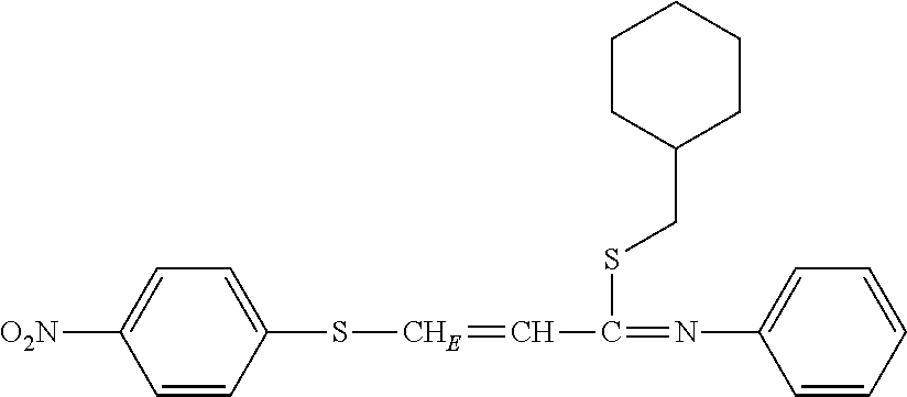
C1=CC(S[CHE]=CC(=NC2=CC=CC=C2)SCC2CCCCC2)=CC=C1[O2N]
